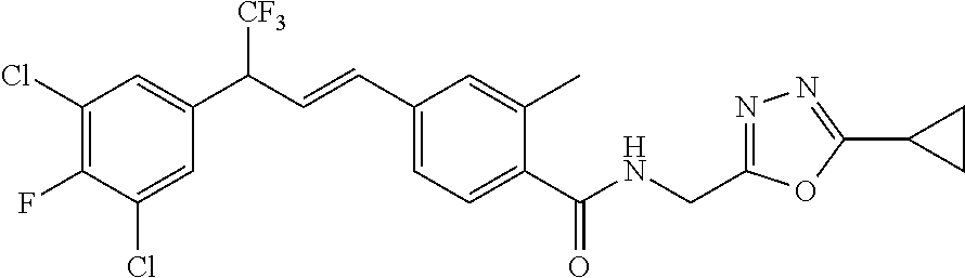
C1(Cl)=C(F)C(Cl)=CC(C(C=CC2=CC=C(C(NCC3=NN=C(C4CC4)O3)=O)C(C)=C2)[CF3])=C1
